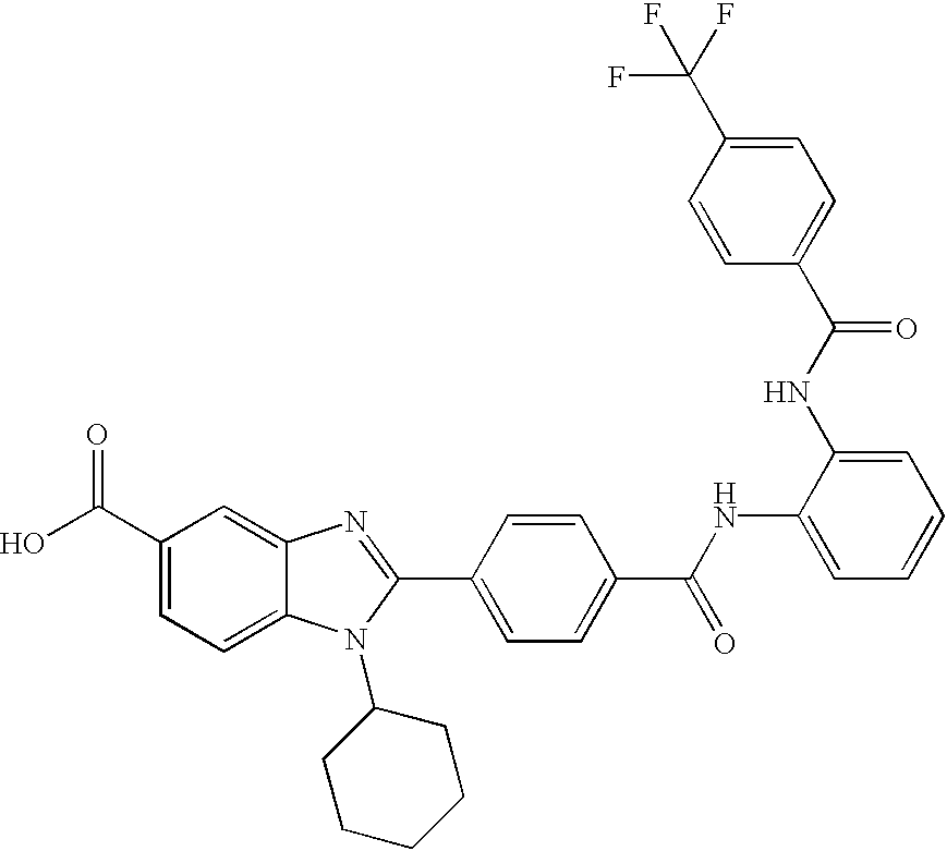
OC(C1=CC=C2C(=C1)N=C(C1=CC=C(C(NC3=CC=CC=C3NC(C3=CC=C(C(F)(F)F)C=C3)=O)=O)C=C1)N2C1CCCCC1)=O
